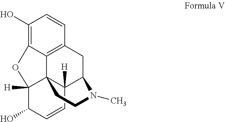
C1(O)=C2C3=C(C=C1)CC1C4([H])C3(C([H])(C(O)C=C4)O2)CCN1C
